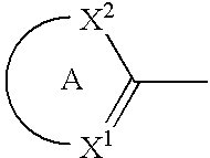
C(C)(=[X1])[X2].[A]
